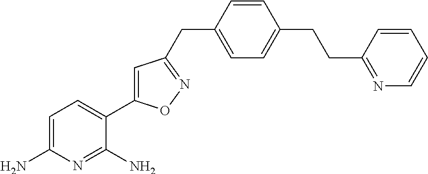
C1=C(N)N=C(N)C(C2=CC(CC3=CC=C(CCC4=NC=CC=C4)C=C3)=NO2)=C1
